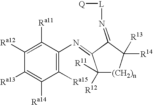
C1([Ra15])=C(N=C2C(=N[L][Q])C([R14])([R13])[(CH2)n]C2([R12])[R11])C([Ra11])=C([Ra12])C([Ra13])=C1[Ra14]
